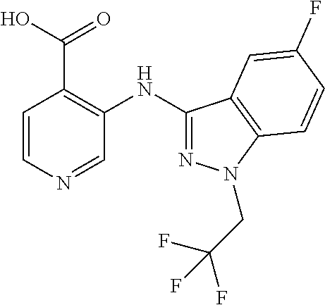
C1=CN=CC(NC2=NN(CC(F)(F)F)C3=C2C=C(F)C=C3)=C1C(O)=O
